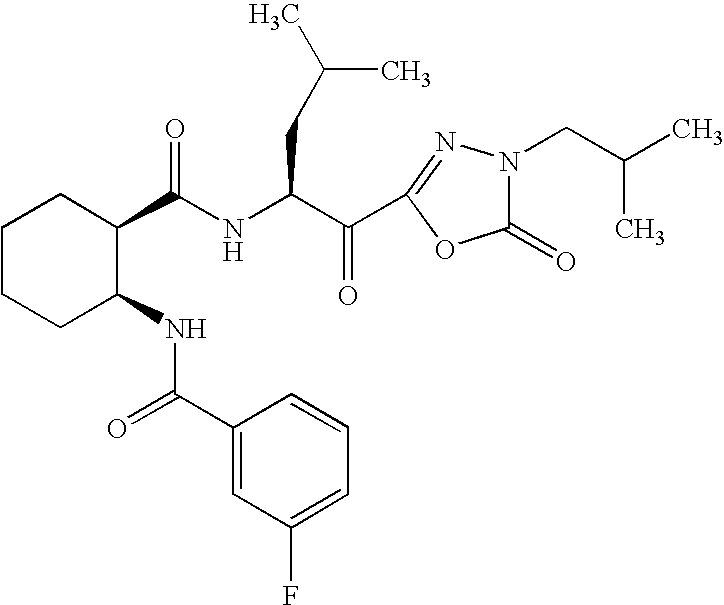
N(C(C(C1=NN(CC(C)C)C(=O)O1)=O)CC(C)C)C(=O)C1CCCCC1NC(=O)C1=CC(F)=CC=C1
